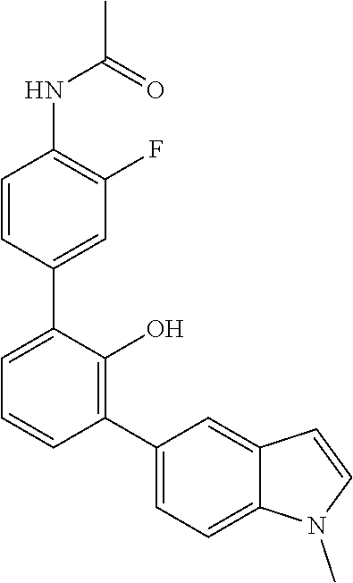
C1=CC(C2=CC=CC(C3=CC=C4C(=C3)C=CN4C)=C2O)=CC(F)=C1NC(C)=O
